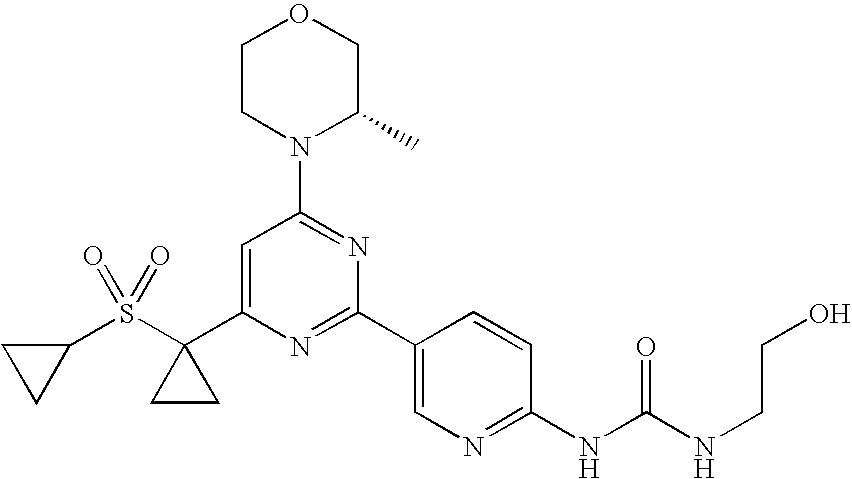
C1(C2(S(C3CC3)(=O)=O)CC2)=CC(N2C(C)COCC2)=NC(C2=CN=C(NC(=O)NCCO)C=C2)=N1
